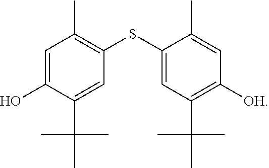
C1=C(O)C(C(C)(C)C)=CC(SC2=CC(C(C)(C)C)=C([OH])C=C2C)=C1C
